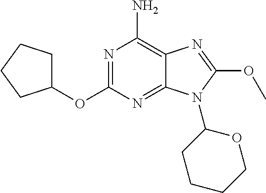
N1=C(OC2CCCC2)N=C2C(=C1N)N=C(OC)N2C1CCCCO1
